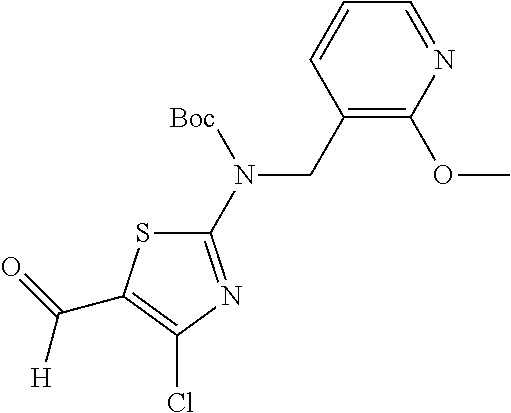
C1(N(CC2=C(OC)N=CC=C2)[Boc])=NC(Cl)=C(C(=O)[H])S1
